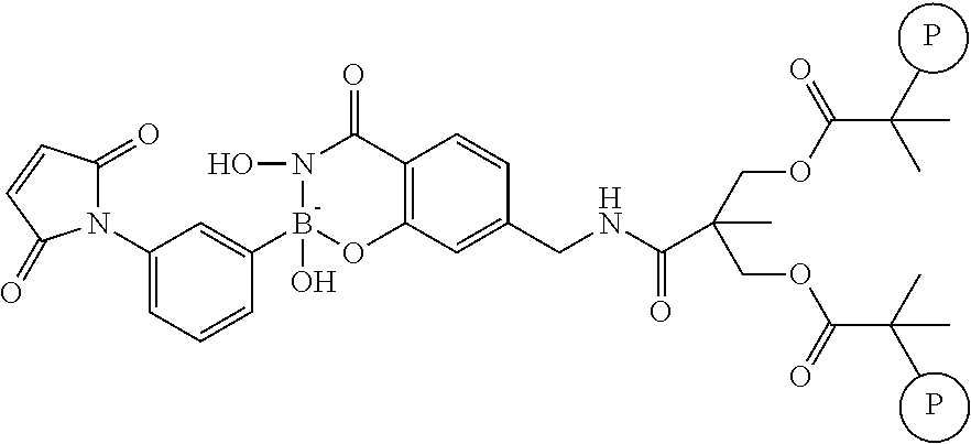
C12=C(C=C(CNC(C(C)(COC(C(C)(C)C)=O)COC(C(C)(C)C)=O)=O)C=C1)OB(O)(C1=CC(N3C(=O)C=CC3=O)=CC=C1)N(O)C2=O.P.P
